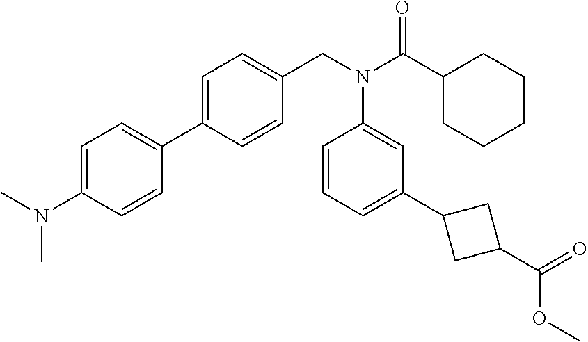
C1(C2=CC=C(CN(C(C3CCCCC3)=O)C3=CC(C4CC(C(=O)OC)C4)=CC=C3)C=C2)=CC=C(N(C)C)C=C1
